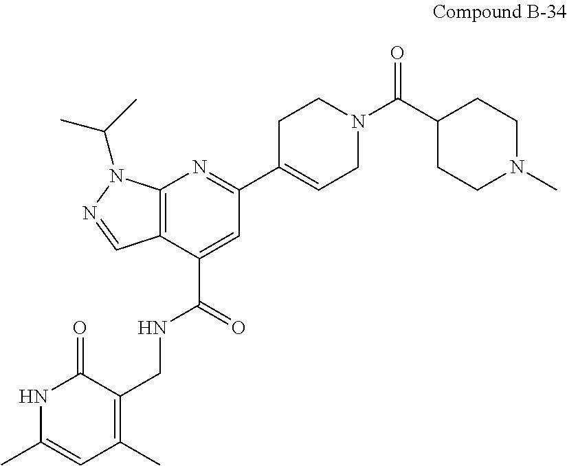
C12=C(C(C(=O)NCC3=C(C)C=C(C)NC3=O)=CC(C3=CCN(C(C4CCN(C)CC4)=O)CC3)=N1)C=NN2C(C)C
